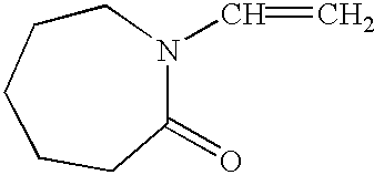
C1CCCCC(=O)N1C=C
